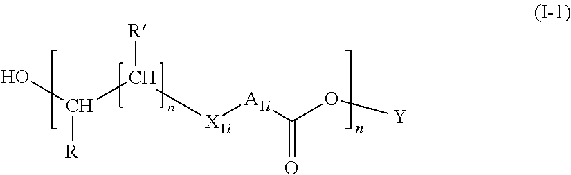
OC([R])C([R])[X1i][A1i]C(O[Y])=O
